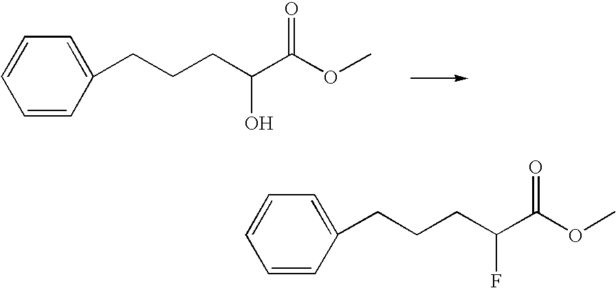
C1=CC(CCCC(O)C(OC)=O)=CC=C1.C1=CC(CCCC(F)C(OC)=O)=CC=C1
